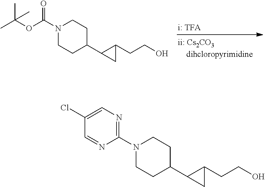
N1(C(OC(C)(C)C)=O)CCC(C2CC2CCO)CC1.N1(C2=NC=C(Cl)C=N2)CCC(C2CC2CCO)CC1
